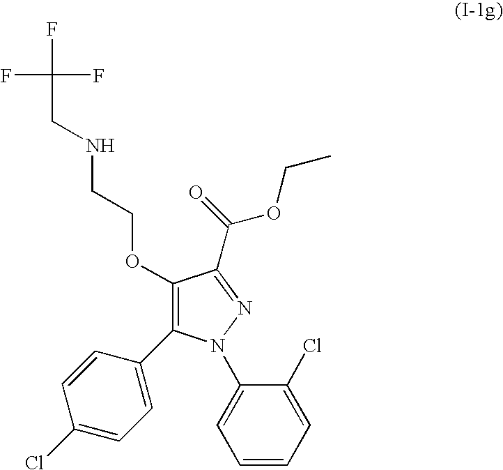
C1(OCCNCC(F)(F)F)=C(C2=CC=C(Cl)C=C2)N(C2=CC=CC=C2Cl)N=C1C(=O)OCC
